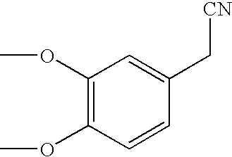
C1(OC)=C(OC)C=CC(C[CN])=C1
